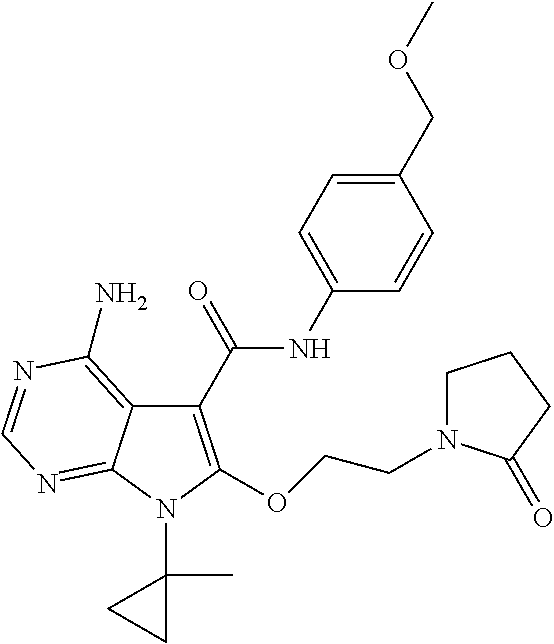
C1(C(=O)NC2=CC=C(COC)C=C2)=C(OCCN2CCCC2=O)N(C2(C)CC2)C2=NC=NC(N)=C12
